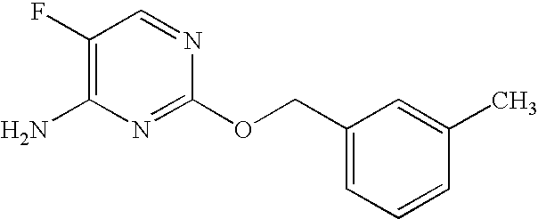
C1(F)=C(N)N=C(OCC2=CC=CC(C)=C2)N=C1
